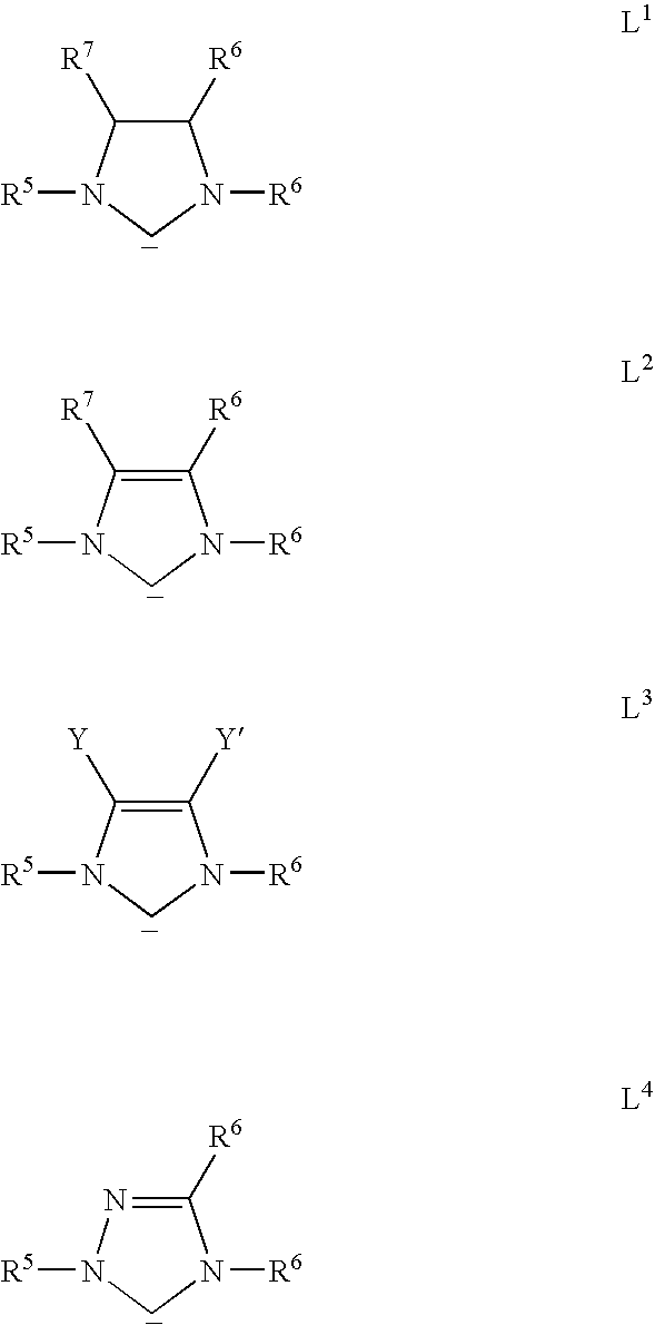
C1([R6])C([R7])N([R5])CN1[R6].C1([R6])=C([R7])N([R5])CN1[R6].C1([Y])=C([Y])N([R5])CN1[R6].C1([R6])=NN([R5])CN1[R6]
